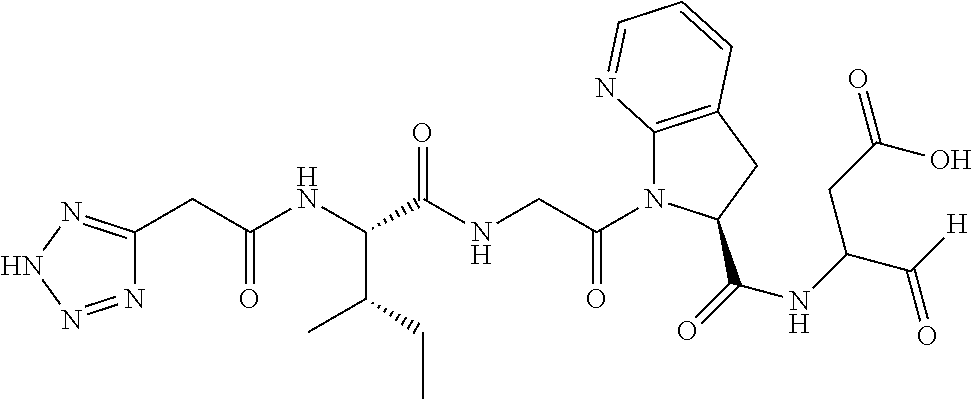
C(C(NC(C(NCC(=O)N1C2=C(CC1C(=O)NC(C([H])=O)CC(=O)O)C=CC=N2)=O)C(CC)C)=O)C1=NNN=N1
